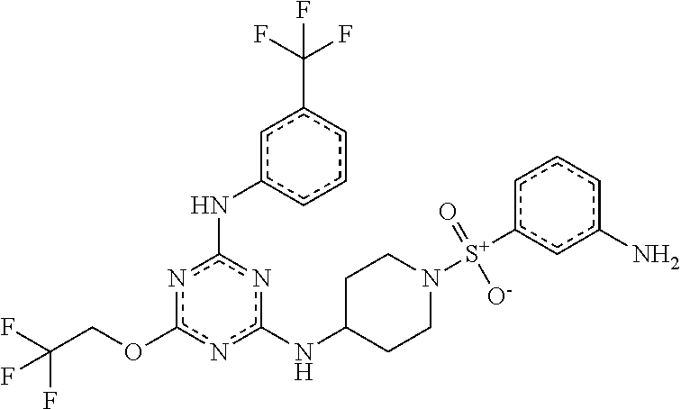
n1c(OCC(F)(F)F)nc(NC2CCN([S+](c3cc(N)ccc3)(=O)[O-])CC2)nc1Nc1cccc(C(F)(F)F)c1
